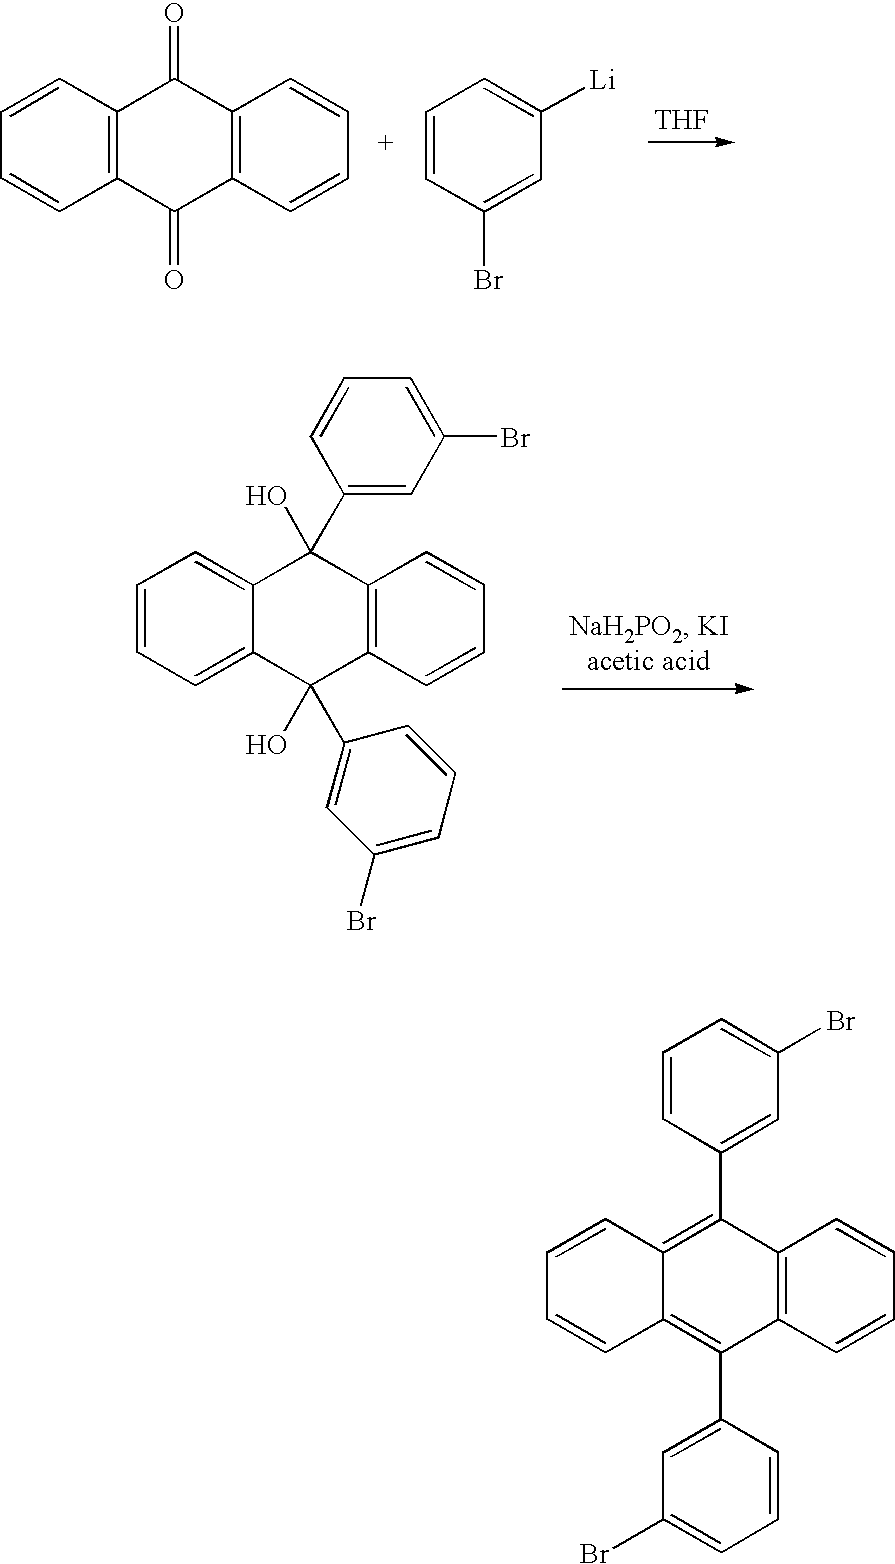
C1=CC=C2C(=C1)C(O)(C1=CC(Br)=CC=C1)C1=C(C2(O)C2=CC(Br)=CC=C2)C=CC=C1.C1=CC2=C(C=C1)C(=O)C1=C(C2=O)C=CC=C1.C1=CC(Br)=CC([Li])=C1.[THF].C1=CC(C2=C3C(=C(C4=CC(Br)=CC=C4)C4=C2C=CC=C4)C=CC=C3)=CC(Br)=C1
